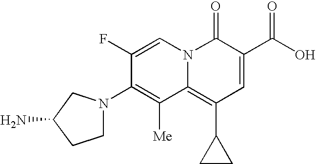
C12=C(C3CC3)C=C(C(O)=O)C(=O)N1C=C(F)C(N1CCC(N)C1)=C2[Me]
